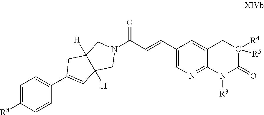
N1(C(C=CC2=CN=C3C(=C2)CC([R5])([R4])C(=O)N3[R3])=O)CC2([H])C([H])(C1)C=C(C1=CC=C([R8])C=C1)C2
